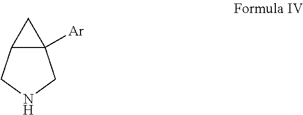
C12([Ar])C(CNC1)C2
